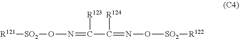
[R121][SO2]ON=C([R123])C([R124])=NO[SO2][R122]
